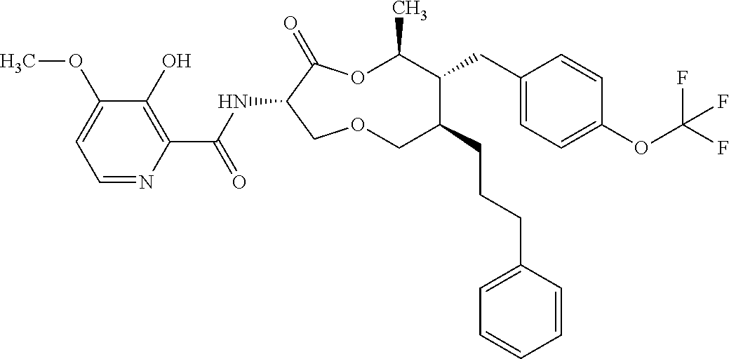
C1(O)=C(C(NC2C(=O)OC(C)C(CC3=CC=C(OC(F)(F)F)C=C3)C(CCCC3=CC=CC=C3)COC2)=O)N=CC=C1OC
